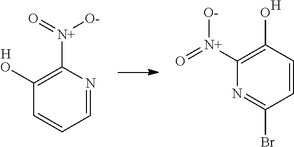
C1=NC([N+](=O)[O-])=C(O)C=C1.[H].C1=CC(O)=C([N+](=O)[O-])N=C1Br.[H]
